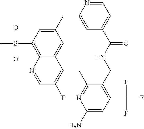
C1(CC2=CC(C(NCC3=C(C(F)(F)F)C=C(N)N=C3C)=O)=CC=N2)=CC(S(C)(=O)=O)=C2C(=C1)C=C(F)C=N2
